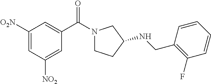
C1(C(N2CCC(NCC3=C(F)C=CC=C3)C2)=O)=CC([O2N])=CC([NO2])=C1
